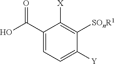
C1=C(C(O)=O)C([X])=C([SOnR1])C([Y])=C1
